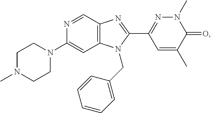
C1N(C)CCN(C2=CC3=C(C=N2)N=C(C2=NN(C)C(=O)C(C)=C2)N3CC2=CC=CC=C2)C1
